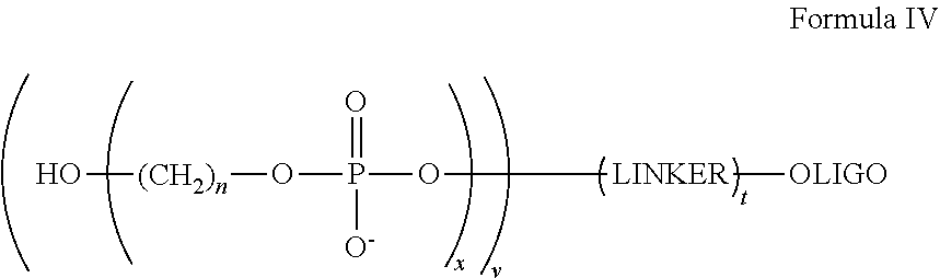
O[(CH2)n]OP(=O)([O-])O[LINKER][OLIGO]
